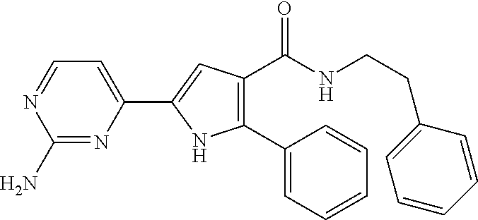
C1(N)=NC(C2=CC(C(=O)NCCC3=CC=CC=C3)=C(C3=CC=CC=C3)N2)=CC=N1
